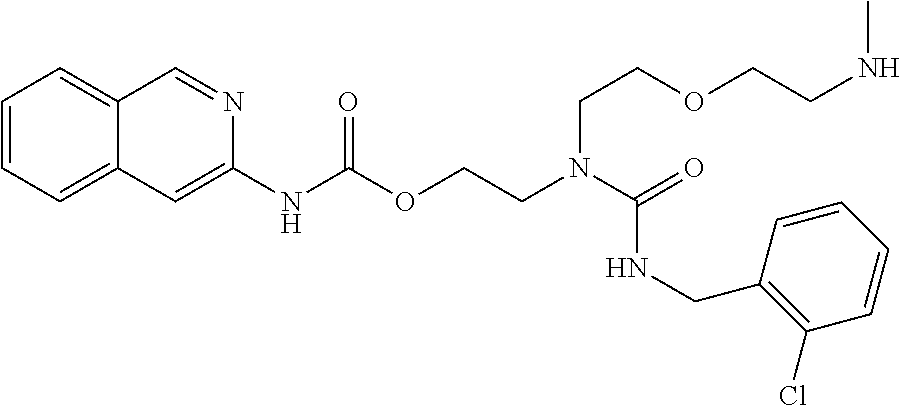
O=C(N(CCOC(NC1=CC2=CC=CC=C2C=N1)=O)CCOCCNC)NCC1=C(Cl)C=CC=C1
